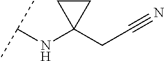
C(NC1(CC#N)CC1)(C)C
